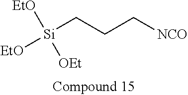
[EtO][Si]([EtO])([OEt])CCC[NCO]
